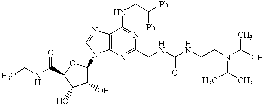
C12=C(N=C(CNC(NCCN(C(C)C)C(C)C)=O)N=C1NCC([Ph])[Ph])N(C1C(O)C(O)C(C(NCC)=O)O1)C=N2
